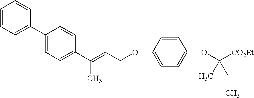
C1=CC=C(C2=CC=C(C(=CCOC3=CC=C(OC([CO2Et])(C)CC)C=C3)C)C=C2)C=C1
